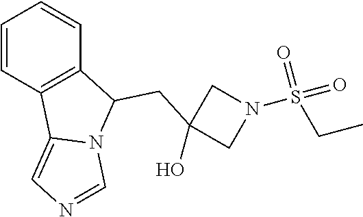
C1=CC2=C(C=C1)C(CC1(O)CN(S(=O)(CC)=O)C1)N1C2=CN=C1
